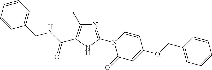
C1(CNC(=O)C2=C(C)N=C(N3C(=O)C=C(OCC4=CC=CC=C4)C=C3)N2)=CC=CC=C1
